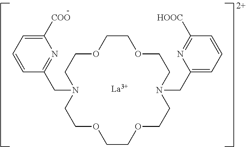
C1([COO])=CC=CC(CN2CCOCCOCCN(CC3=CC=CC([HOOC])=N3)CCOCCOCC2)=N1.[La]
